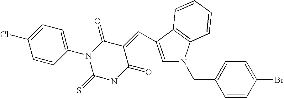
C1=C(C=C2C(=O)N(C3=CC=C(Cl)C=C3)C(=S)NC2=O)C2=C(N1CC1=CC=C(Br)C=C1)C=CC=C2
